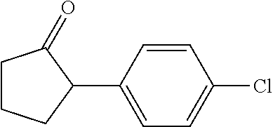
C1CCC(C2=CC=C(Cl)C=C2)C1=O
